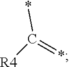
C(=*)([R4])*
